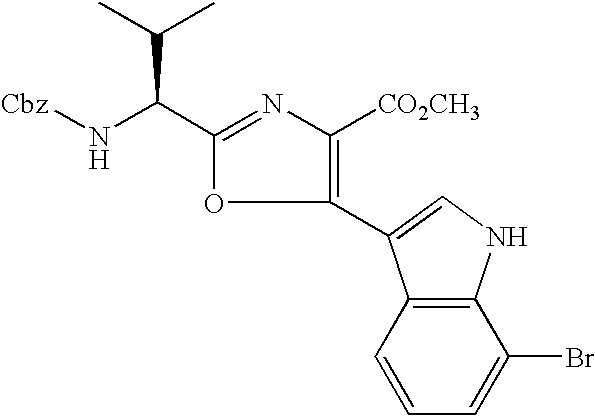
N(C(C1=NC([CO2CH3])=C(C2=CNC3=C2C=CC=C3Br)O1)C(C)C)[Cbz]
